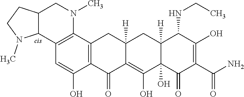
C12=C(C3=C(C(O)=C1)C(=O)C1=C(O)C4(O)C([H])(CC1([H])C3)C(NCC)C(O)=C(C(=O)N)C4=O)N(C)CC1C2N(C)CC1
